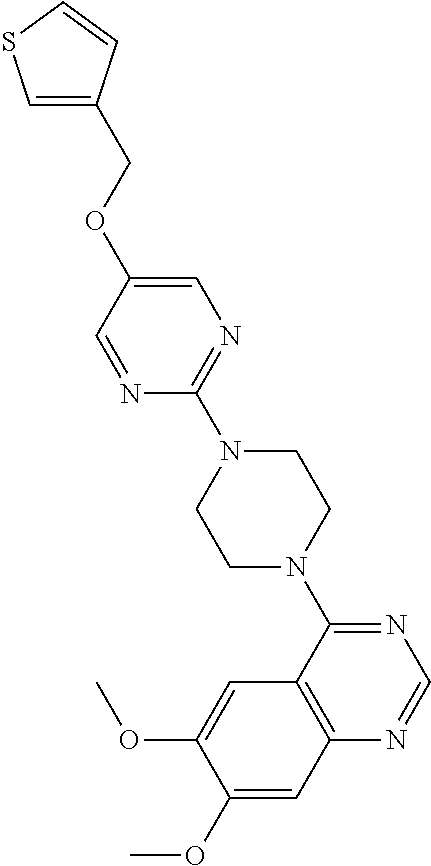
C1=C(COC2=CN=C(N3CCN(C4=NC=NC5=C4C=C(OC)C(OC)=C5)CC3)N=C2)C=CS1
